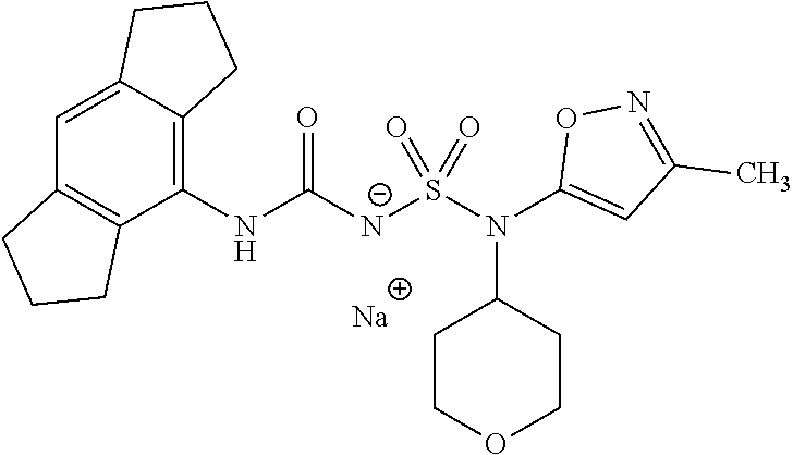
C1(NC([N-]S(N(C2=CC(C)=NO2)C2CCOCC2)(=O)=O)=O)=C2C(=CC3=C1CCC3)CCC2.[Na]
